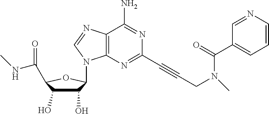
C1(O)C(O)C(C(NC)=O)OC1N1C2=C(C(N)=NC(C#CCN(C(C3=CC=CN=C3)=O)C)=N2)N=C1
